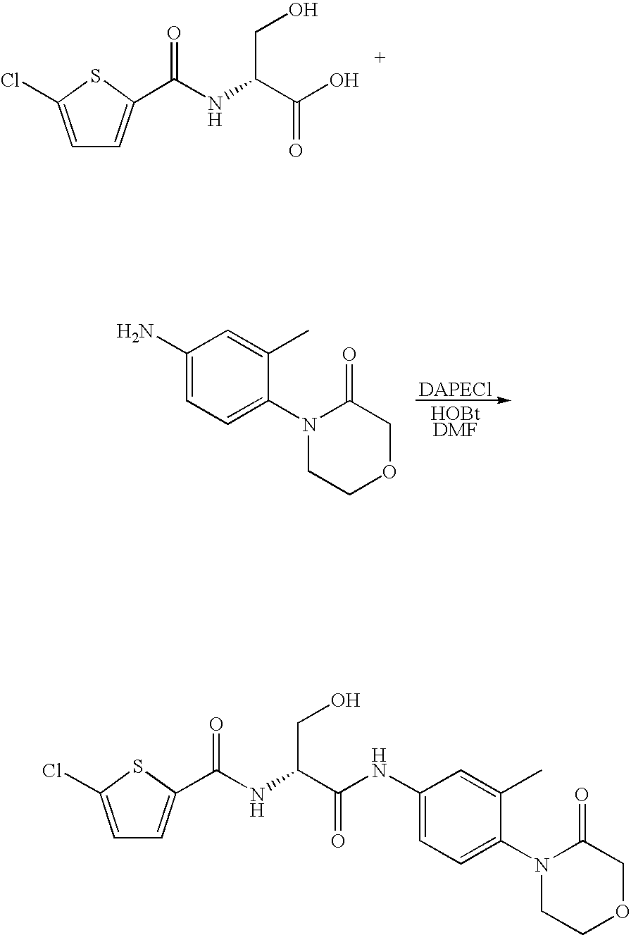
C1=C(Cl)SC(C(NC(CO)C(O)=O)=O)=C1.C1(N)=CC=C(N2CCOCC2=O)C(C)=C1.[DAPECl].[HOBtDMF].C1=C(Cl)SC(C(NC(CO)C(=O)NC2=CC=C(N3CCOCC3=O)C(C)=C2)=O)=C1
